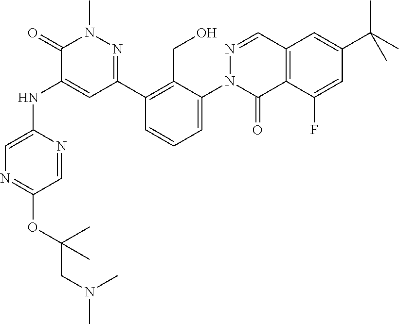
N1=CC(OC(CN(C)C)(C)C)=NC=C1NC1=CC(C2=C(CO)C(N3C(=O)C4=C(C=N3)C=C(C(C)(C)C)C=C4F)=CC=C2)=NN(C)C1=O
